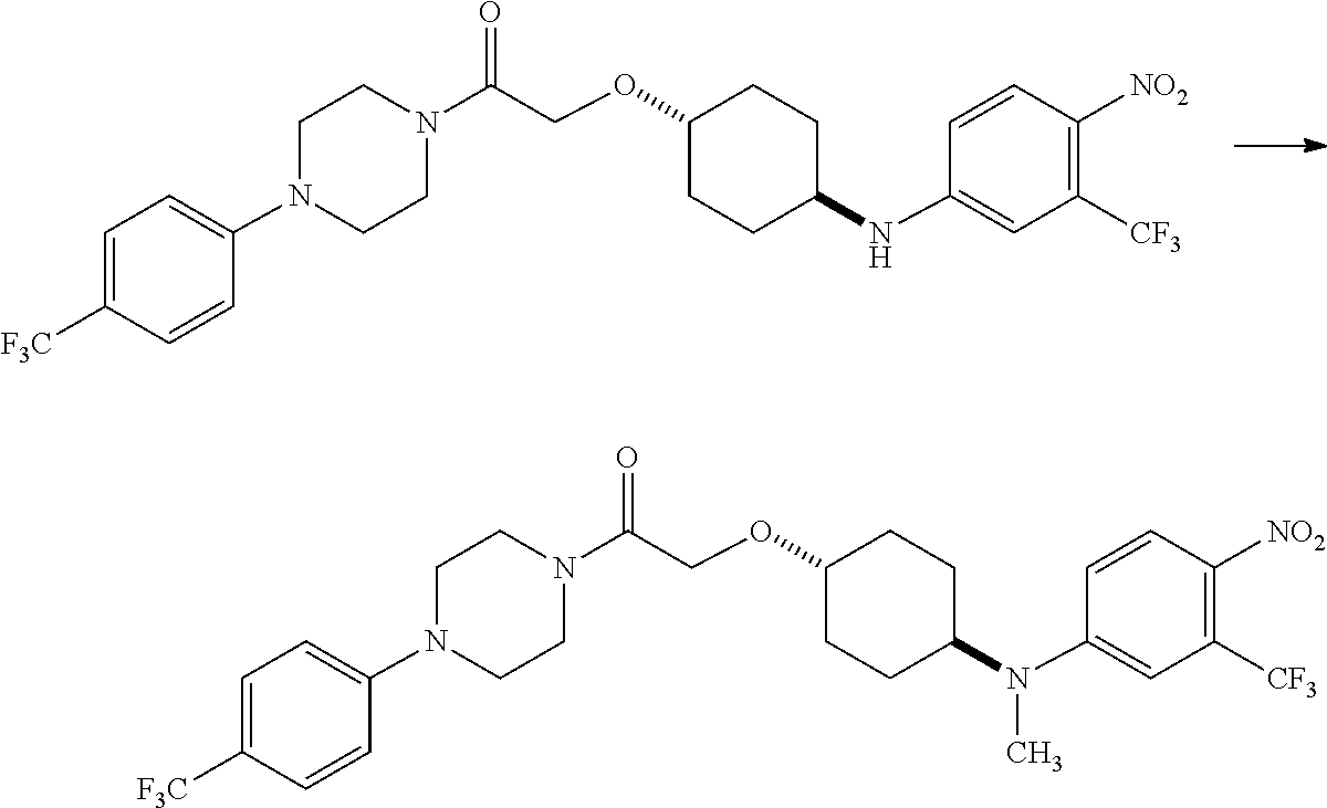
C1=C([F3C])C=CC(N2CCN(C(COC3CCC(NC4=CC([CF3])=C([NO2])C=C4)CC3)=O)CC2)=C1.C1=C([F3C])C=CC(N2CCN(C(COC3CCC(N(C4=CC([CF3])=C([NO2])C=C4)C)CC3)=O)CC2)=C1
